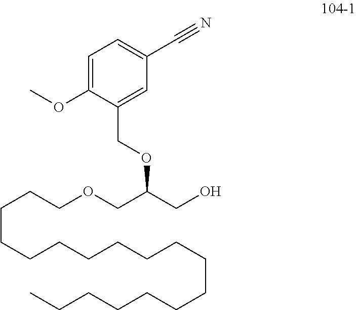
C(CCCCCCCCCCCCCCC)CCOCC(CO)OCC1=CC(C#N)=CC=C1OC
